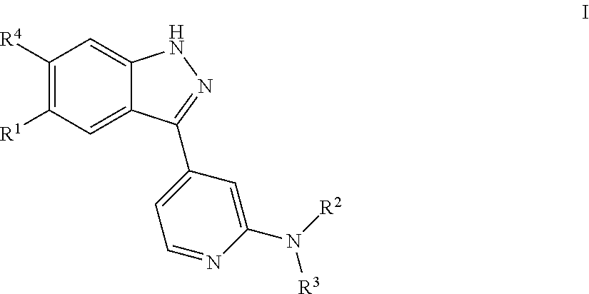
C1([R4])=C([R1])C=C2C(=C1)NN=C2C1=CC=NC(N([R2])[R3])=C1
